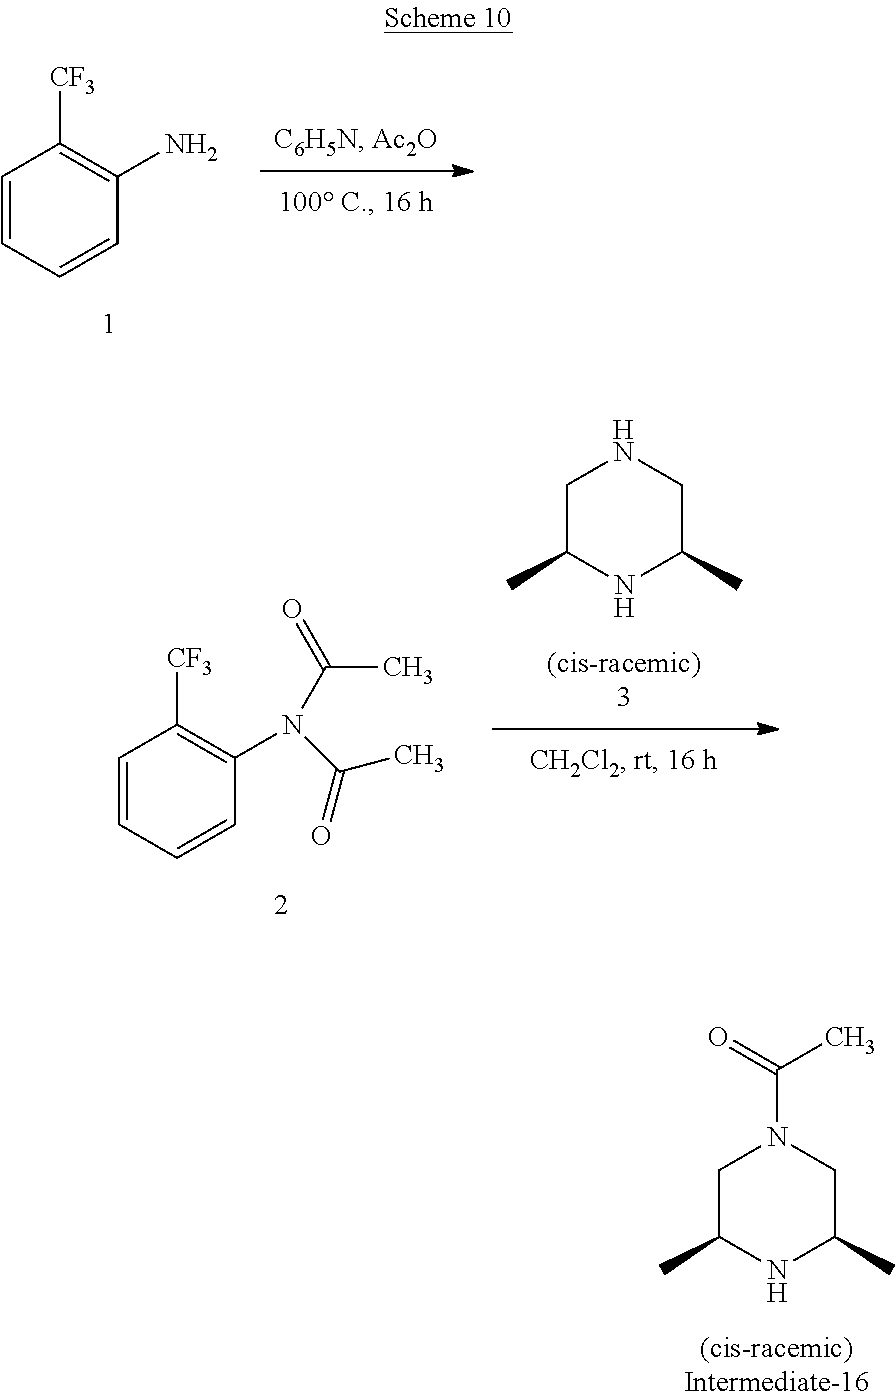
C1=CC=CC(N)=C1[CF3].C1C(C)NC(C)CN1.C1=CC=CC(N(C(C)=O)C(=O)C)=C1[CF3].C1C(C)NC(C)CN1C(C)=O
